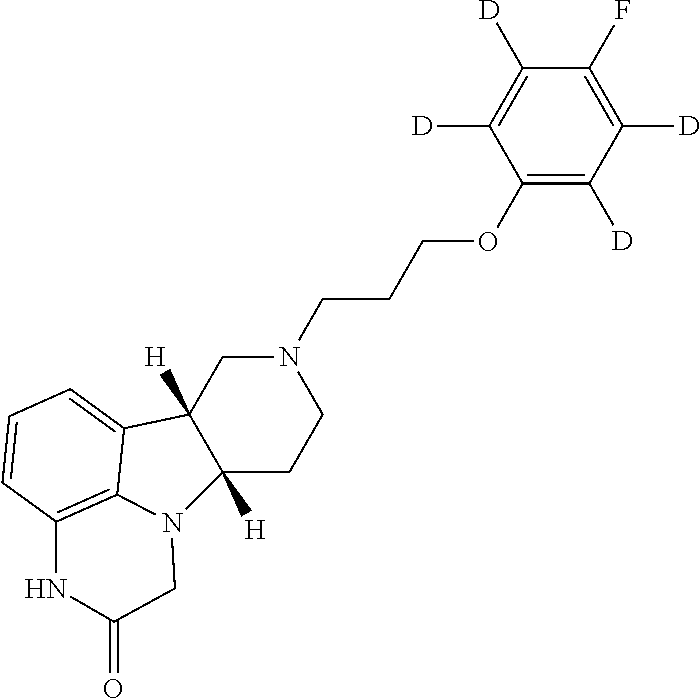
C12([H])CCN(CCCOC3=C([D])C([D])=C(F)C([D])=C3[D])CC1([H])C1=CC=CC3=C1N2CC(=O)N3
